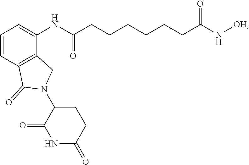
C1(NC(CCCCCCC(N[OH])=O)=O)=CC=CC2=C1CN(C1C(=O)NC(=O)CC1)C2=O
